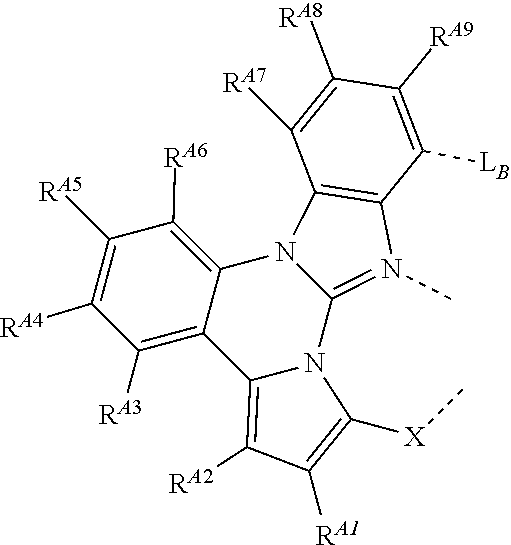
C12=N(C)C3=C(N1C1=C([RA6])C([RA5])=C([RA4])C([RA3])=C1C1=C([RA2])C([RA1])=C([X]C)N21)C([RA7])=C([RA8])C([RA9])=C3[LB]
